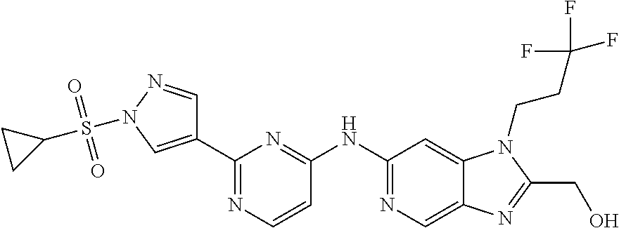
C1(C2=CN(S(C3CC3)(=O)=O)N=C2)=NC=CC(NC2=NC=C3C(=C2)N(CCC(F)(F)F)C(CO)=N3)=N1
